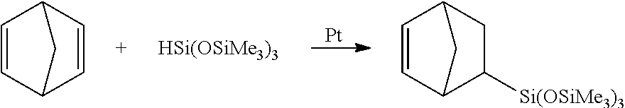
C1=CC2CC([Si(OSiMe3)3])C1C2.[Pt].C1=CC2C=CC1C2.[HSi(OSiMe3)3]
